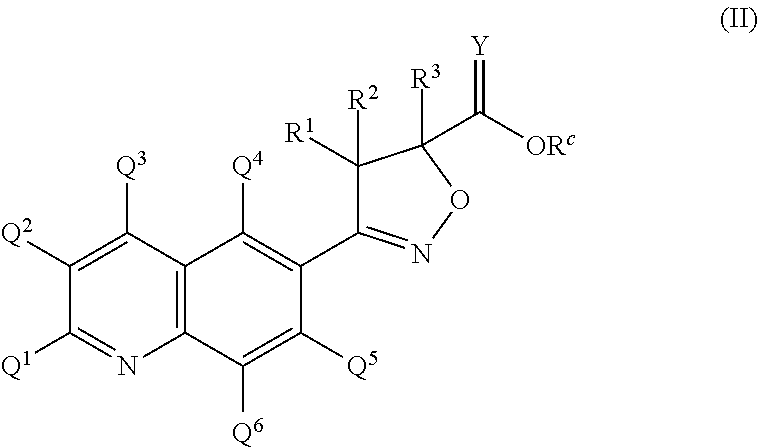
C1([Q2])=C([Q3])C2=C(N=C1[Q1])C([Q6])=C([Q5])C(C1=NOC([R3])(C(=[Y])[ORc])C1([R2])[R1])=C2[Q4]
